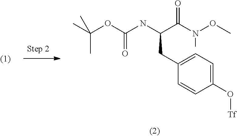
O(C1=CC=C(CC(NC(OC(C)(C)C)=O)C(N(C)OC)=O)C=C1)[Tf]
